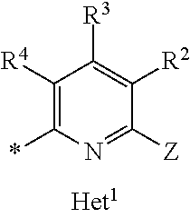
C1([R4])=C(*)N=C([Z])C([R2])=C1[R3]
